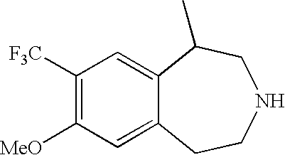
[MeO]C1=C([F3C])C=C2C(=C1)CCNCC2C
